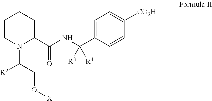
C1CN(C([R2])CO[X])C(C(NC(C2=CC=C([CO2H])C=C2)([R3])[R4])=O)CC1
